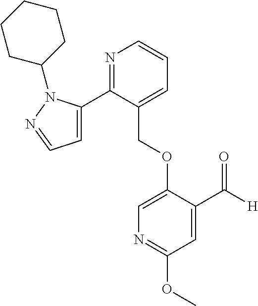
C(OC1=CN=C(OC)C=C1C([H])=O)C1=CC=CN=C1C1=CC=NN1C1CCCCC1
